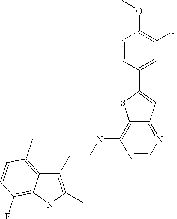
C1(CCNC2=C3C(=NC=N2)C=C(C2=CC(F)=C(OC)C=C2)S3)=C(C)NC2=C(F)C=CC(C)=C12
